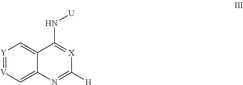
[Y]1=[V]C=C2C(=C1)C(N[U])=[X]C([H])=N2
